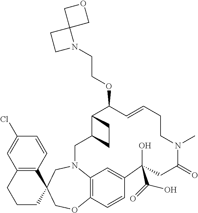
N1(CCOC2C3C(CN4C5=C(C=CC(=C5)C(O)(C(=O)O)CC(=O)N(C)CCC=C2)OCC2(C5=C(C=C(Cl)C=C5)CCC2)C4)CC3)C2(CC1)COC2
